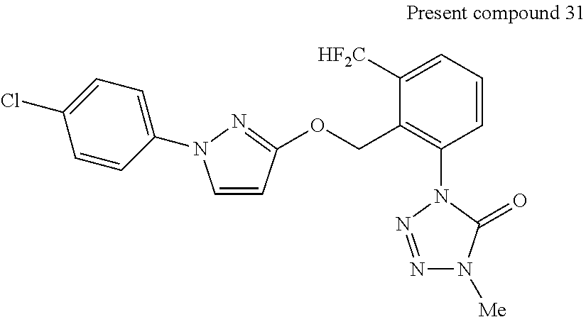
C1([HF2C])=CC=CC(N2N=NN([Me])C2=O)=C1COC1=NN(C2=CC=C(Cl)C=C2)C=C1
